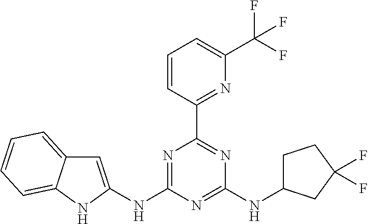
N(C1=NC(C2=NC(C(F)(F)F)=CC=C2)=NC(NC2CCC(F)(F)C2)=N1)C1=CC2=CC=CC=C2N1
